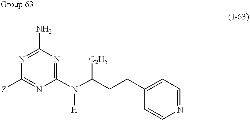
N1=C(N)N=C(N(C([C2H5])CCC2=CC=NC=C2)[H])N=C1[Z]
